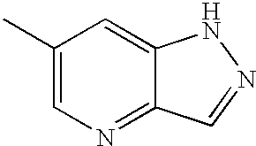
C12=CC(C)=CN=C1C=NN2
